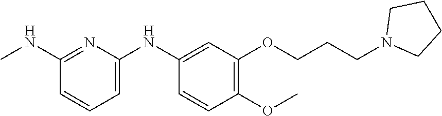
C1(NC)=NC(NC2=CC(OCCCN3CCCC3)=C(OC)C=C2)=CC=C1
